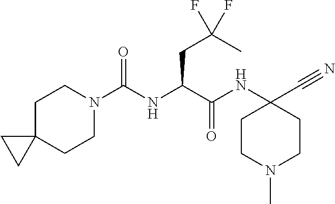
C(NC(C(NC1(C#N)CCN(C)CC1)=O)CC(F)(C)F)(N1CCC2(CC1)CC2)=O
